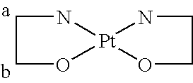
N1[Pt]2(NCCO2)OCC1
